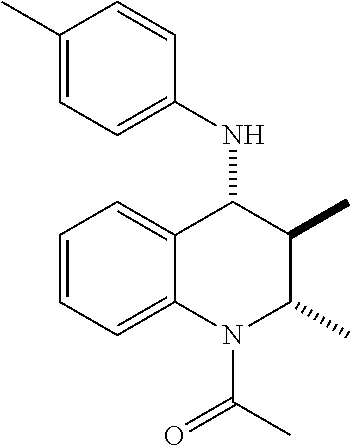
C1=CC=C2C(=C1)C(NC1=CC=C(C)C=C1)C(C)C(C)N2C(C)=O
